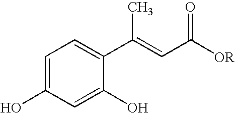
C1(O)=CC(O)=CC=C1C(=CC([OR])=O)C
